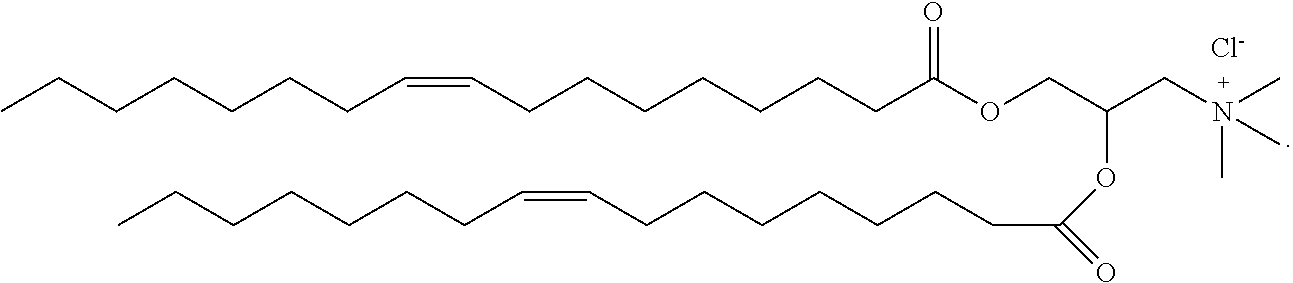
CCCCCCCC=CCCCCCCCC(OCC(CN(C)(C)C)OC(=O)CCCCCCCC=CCCCCCCC)=O.[Cl-]
